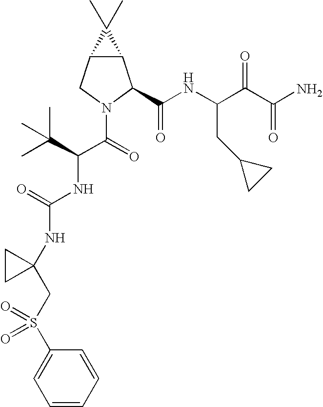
C12C(CN(C(=O)C(C(C)(C)C)NC(NC3(CS(C4=CC=CC=C4)(=O)=O)CC3)=O)C1C(NC(C(C(N)=O)=O)CC1CC1)=O)C2(C)C
